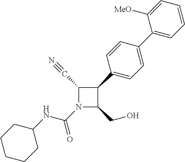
N1(C(NC2CCCCC2)=O)C(CO)C(C2=CC=C(C3=CC=CC=C3[MeO])C=C2)C1C#N
